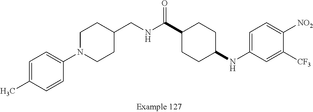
C1=C(C)C=CC(N2CCC(CNC(C3CCC(NC4=CC=C([NO2])C([CF3])=C4)CC3)=O)CC2)=C1
